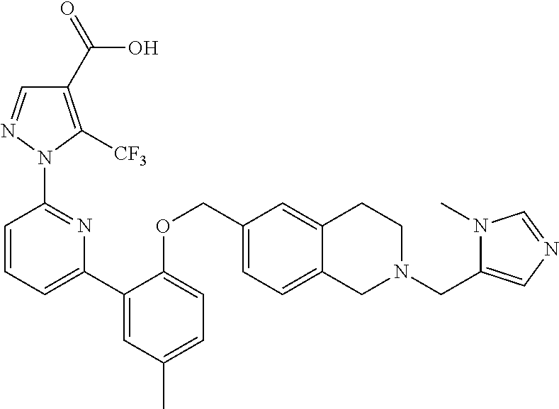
C1(C(=O)O)=C([CF3])N(C2=NC(C3=CC(C)=CC=C3OCC3=CC=C4C(=C3)CCN(CC3=CN=CN3C)C4)=CC=C2)N=C1
